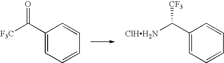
C1(C([F3C])=O)=CC=CC=C1.C1(C([ClHH2N])[CF3])=CC=CC=C1
